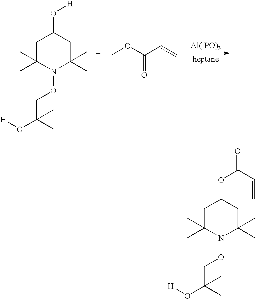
C1C(C)(C)N(OCC(O[H])(C)C)C(C)(C)CC1O[H].COC(C=C)=O.C1C(C)(C)N(OCC(O[H])(C)C)C(C)(C)CC1OC(=O)C=C
